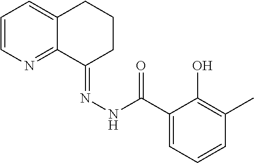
C1=CN=C2C(=C1)CCCC2=NNC(C1=CC=CC(C)=C1O)=O
